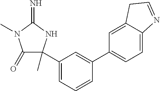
C1(=O)C(C2=CC=CC(C3=CC=C4C(=C3)CC=N4)=C2)(C)NC(=N)N1C
